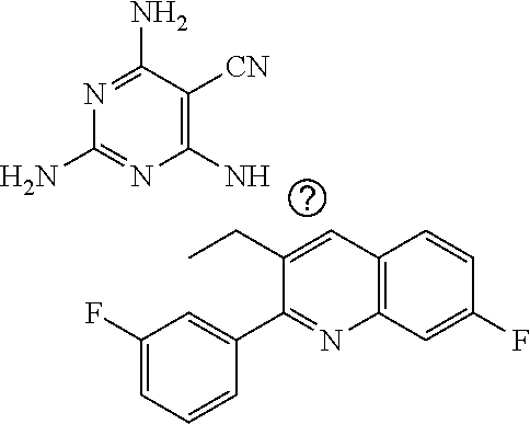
C12=C(C=C(F)C=C1)N=C(C1=CC(F)=CC=C1)C(CC)=C2.NC1=C([CN])C(N)=NC(N)=N1
